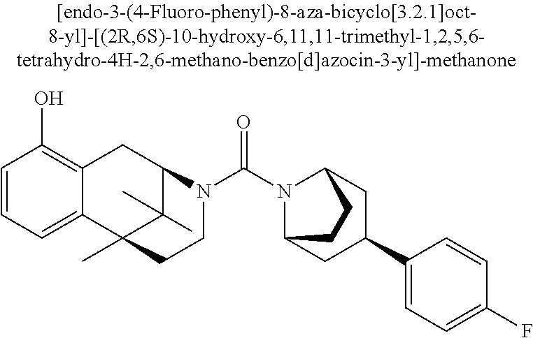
C1=CC=C2C(=C1O)CC1C(C)(C)C2(C)CCN1C(N1C2CC(C3=CC=C(F)C=C3)CC1CC2)=O
